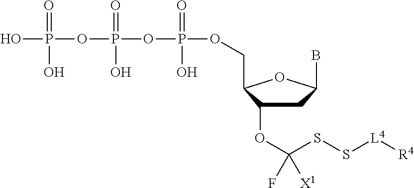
OP(OP(OP(OCC1C(OC(SS[L4][R4])([X1])F)CC(B)O1)(=O)O)(=O)O)(=O)O
